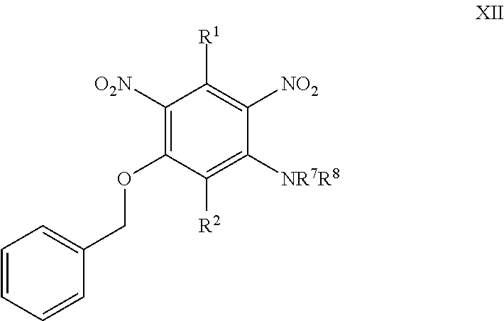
C1([O2N])=C(OCC2=CC=CC=C2)C([R2])=C([NR7R8])C([NO2])=C1[R1]
